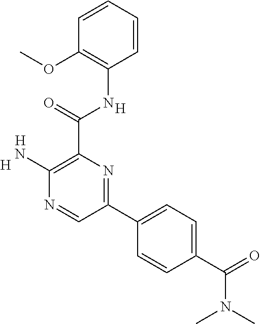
[H].[H].C1(N)=C(C(NC2=C(OC)C=CC=C2)=O)N=C(C2=CC=C(C(=O)N(C)C)C=C2)C=N1.[H]
